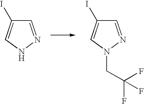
C1=NNC=C1I.C1=NN(CC(F)(F)F)C=C1I
